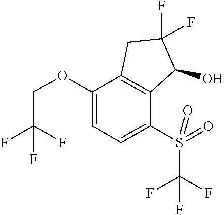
C1(OCC(F)(F)F)=CC=C(S(C(F)(F)F)(=O)=O)C2=C1CC(F)(F)C2O
